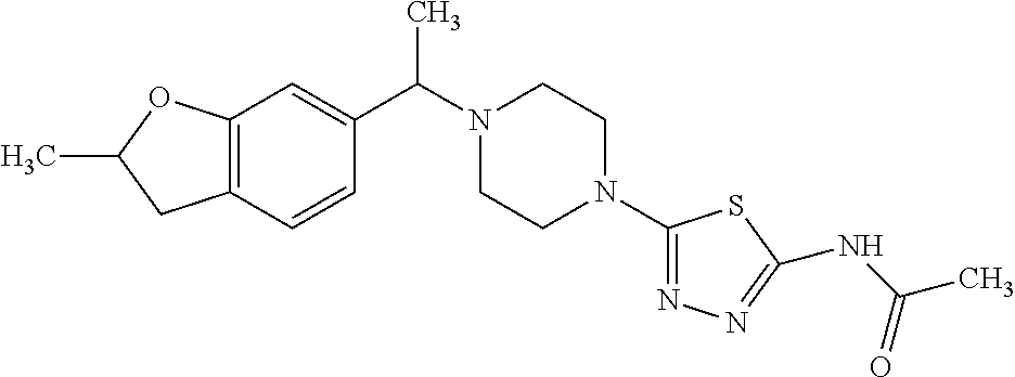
C12=C(C=CC(C(N3CCN(C4=NN=C(NC(=O)C)S4)CC3)C)=C1)CC(C)O2
